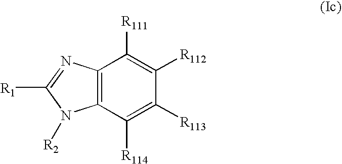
C12=C(C([R114])=C([R113])C([R112])=C1[R111])N([R2])C([R1])=N2
